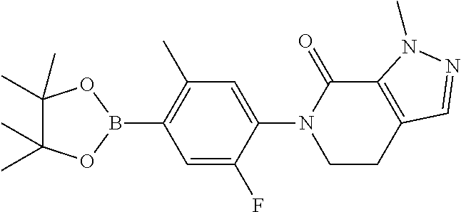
C1(C)=C(B2OC(C)(C)C(C)(C)O2)C=C(F)C(N2C(=O)C3=C(CC2)C=NN3C)=C1
